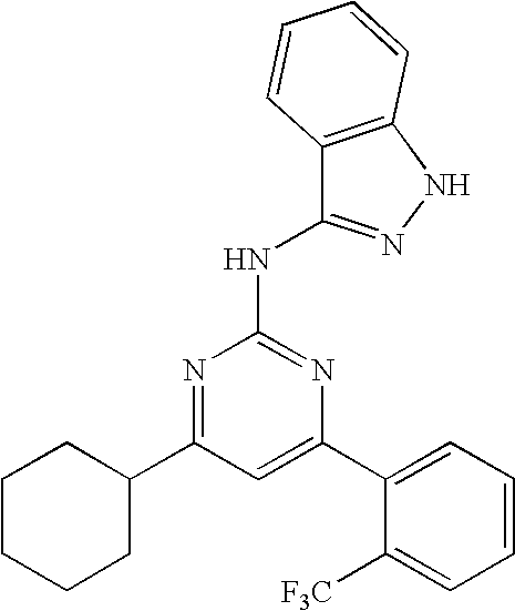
C1=C(C2=CC=CC=C2[F3C])N=C(NC2=NNC3=C2C=CC=C3)N=C1C1CCCCC1
